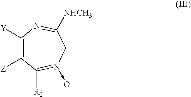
C1([Y])=C([Z])C([R2])=N(->O)CC([NHCH3])=N1
